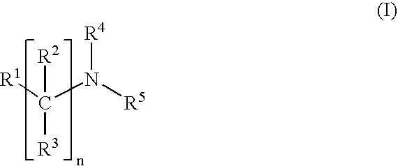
[R1]C(N([R5])[R4])([R2])[R3]
